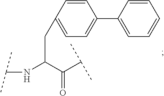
C1=CC(CC(NC(C)C)C(=O)C(C)C)=CC=C1C1=CC=CC=C1
